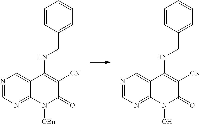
N1=CN=C2C(=C1)C(NCC1=CC=CC=C1)=C([CN])C(=O)N2[OBn].N1=CN=C2C(=C1)C(NCC1=CC=CC=C1)=C([CN])C(=O)N2O
